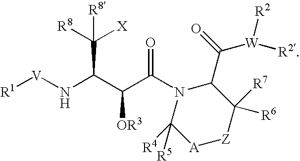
[R1][V]NC(C(C(=O)N1C([R5])([R4])[A][Z]C([R7])([R6])C1C(=O)[W]([R2])[R2])[OR3])C([X])([R8])[R8]
